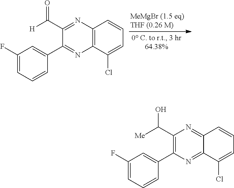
C12=C(C(Cl)=CC=C1)N=C(C1=CC(F)=CC=C1)C(C(=O)[H])=N2.C12=NC(C(O)[Me])=C(C3=CC(F)=CC=C3)N=C1C(Cl)=CC=C2
